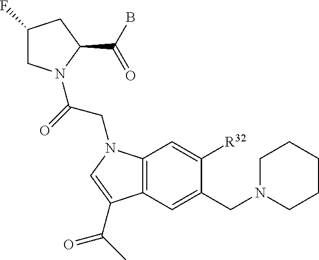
C1(F)CN(C(=O)CN2C3=C(C=C(CN4CCCCC4)C([R32])=C3)C(C(=O)C)=C2)C(C(B)=O)C1
